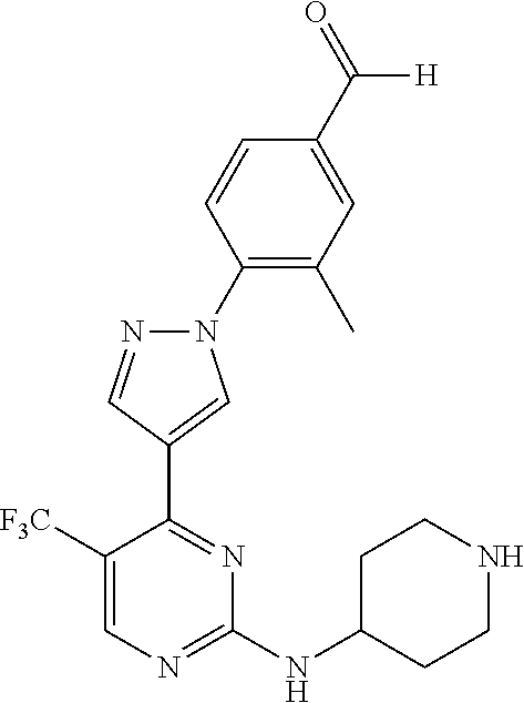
N1(C2=C(C)C=C(C(=O)[H])C=C2)N=CC(C2=NC(NC3CCNCC3)=NC=C2[F3C])=C1
